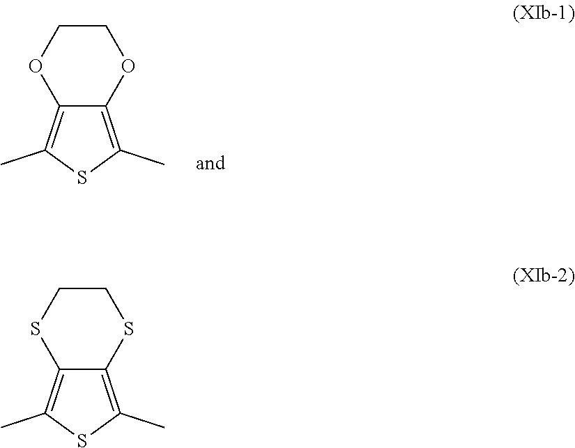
C1COC2=C(C)SC(C)=C2O1.C1CSC2=C(C)SC(C)=C2S1
